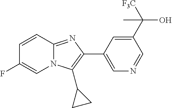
C1=CC2=NC(C3=CN=CC(C([F3C])(O)C)=C3)=C(C3CC3)N2C=C1F
